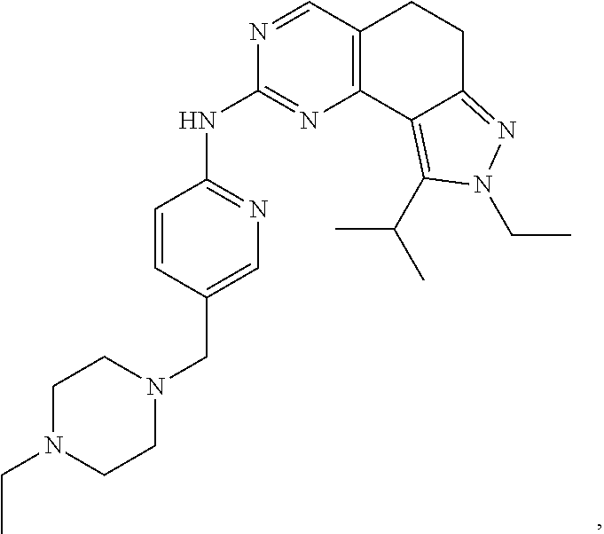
N1=CC2=C(N=C1NC1=NC=C(CN3CCN(CC)CC3)C=C1)C1=C(C(C)C)N(CC)N=C1CC2
